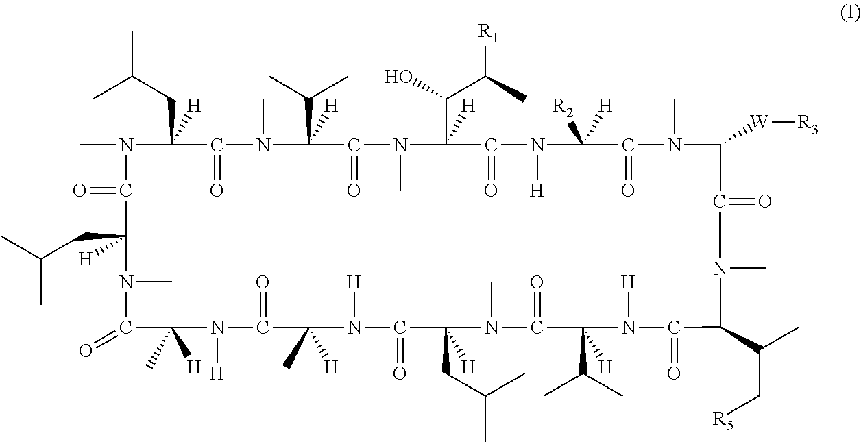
CN1C(=O)C(CC(C)C)([H])N(C)C(=O)C(C)([H])N([H])C(=O)C(C)([H])N([H])C(=O)C(CC(C)C)([H])N(C)C(=O)C(C(C)C)([H])N([H])C(=O)C(C(C)C[R5])N(C)C(=O)C([W][R3])N(C)C(=O)C([R2])([H])N([H])C(=O)C(C(C([R1])C)O)([H])N(C)C(=O)C(C(C)C)([H])N(C)C(=O)C1(CC(C)C)[H]
